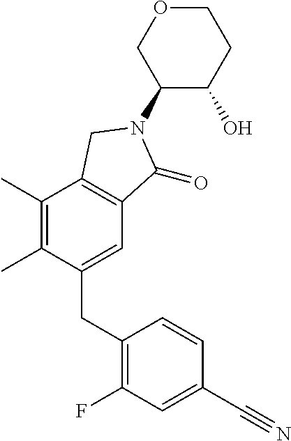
C1(CC2=C(F)C=C(C#N)C=C2)=CC2=C(C(C)=C1C)CN(C1C(O)CCOC1)C2=O
